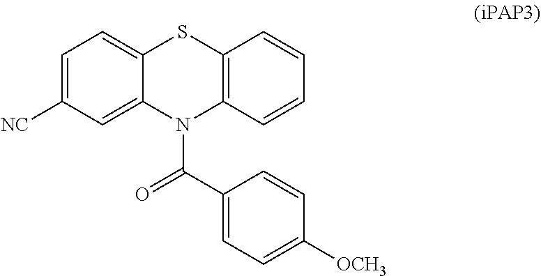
C12=CC=C([NC])C=C1N(C(C1=CC=C([OCH3])C=C1)=O)C1=C(S2)C=CC=C1
